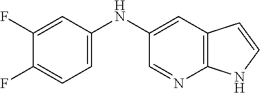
C1(NC2=CC=C(F)C(F)=C2)=CC2=C(N=C1)NC=C2
